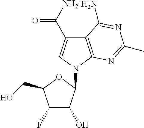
C12=C(N(C3C(O)C(F)C(CO)O3)C=C1C(N)=O)N=C(C)N=C2N
